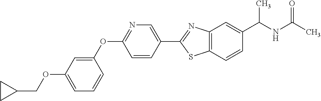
O(C1=CC=CC(OC2=NC=C(C3=NC4=C(S3)C=CC(C(NC(C)=O)C)=C4)C=C2)=C1)CC1CC1
